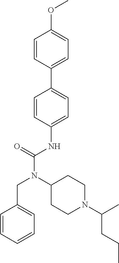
C1=CC(NC(N(C2CCN(C(C)CCC)CC2)CC2=CC=CC=C2)=O)=CC=C1C1=CC=C(OC)C=C1
